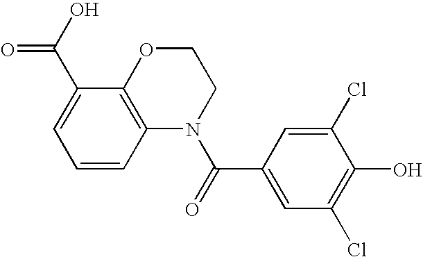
C1=CC2=C(C(C(O)=O)=C1)OCCN2C(=O)C1=CC(Cl)=C(O)C(Cl)=C1
